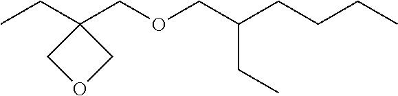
C1OCC1(CC)COCC(CCCC)CC
